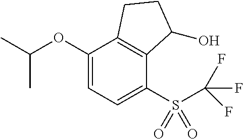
C1(OC(C)C)=CC=C(S(C(F)(F)F)(=O)=O)C2=C1CCC2O
